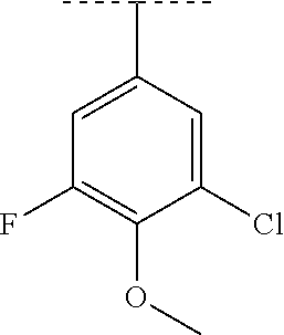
C1(Cl)=CC(C(C)C)=CC(F)=C1OC
